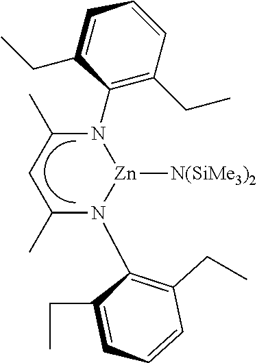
C1(N2[Zn]([N(SiMe3)2])N(C3=C(CC)C=CC=C3CC)C(C)CC2C)=C(CC)C=CC=C1CC
